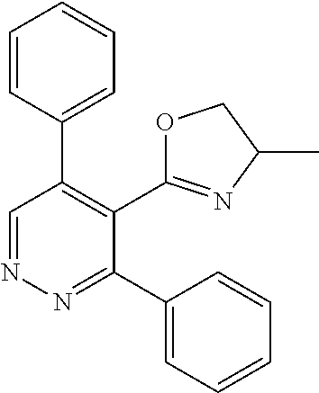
N1=CC(C2=CC=CC=C2)=C(C2=NC(C)CO2)C(C2=CC=CC=C2)=N1
